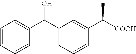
C1(C(C2=CC=CC=C2)O)=CC=CC(C([COOH])C)=C1
